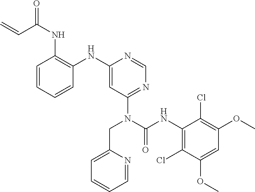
C1=CC=CC(NC2=CC(N(CC3=CC=CC=N3)C(NC3=C(Cl)C(OC)=CC(OC)=C3Cl)=O)=NC=N2)=C1NC(C=C)=O
